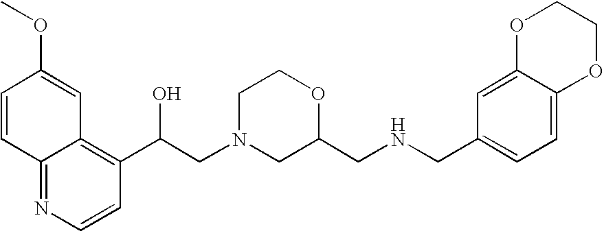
C1=CC2=NC=CC(C(CN3CC(CNCC4=CC=C5C(=C4)OCCO5)OCC3)O)=C2C=C1OC
